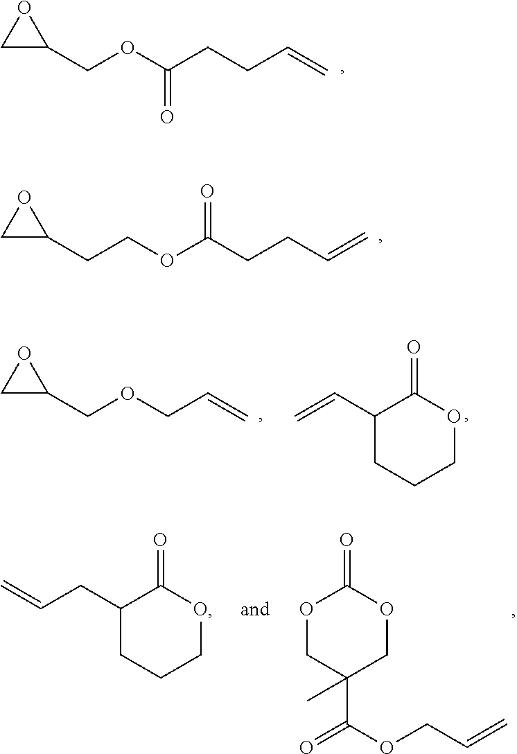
C1(COC(CCC=C)=O)CO1.C1(CCOC(CCC=C)=O)CO1.C1(COCC=C)CO1.C=CC1CCCOC1=O.C(CC1CCCOC1=O)=C.O1CC(C)(C(OCC=C)=O)COC1=O
